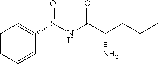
C1=CC=CC(S(NC(C(CC(C)C)N)=O)=O)=C1
